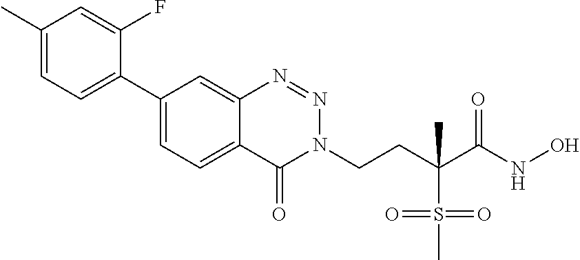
N1(CCC(S(=O)(=O)C)(C)C(=O)NO)N=NC2=CC(C3=CC=C(C)C=C3F)=CC=C2C1=O
